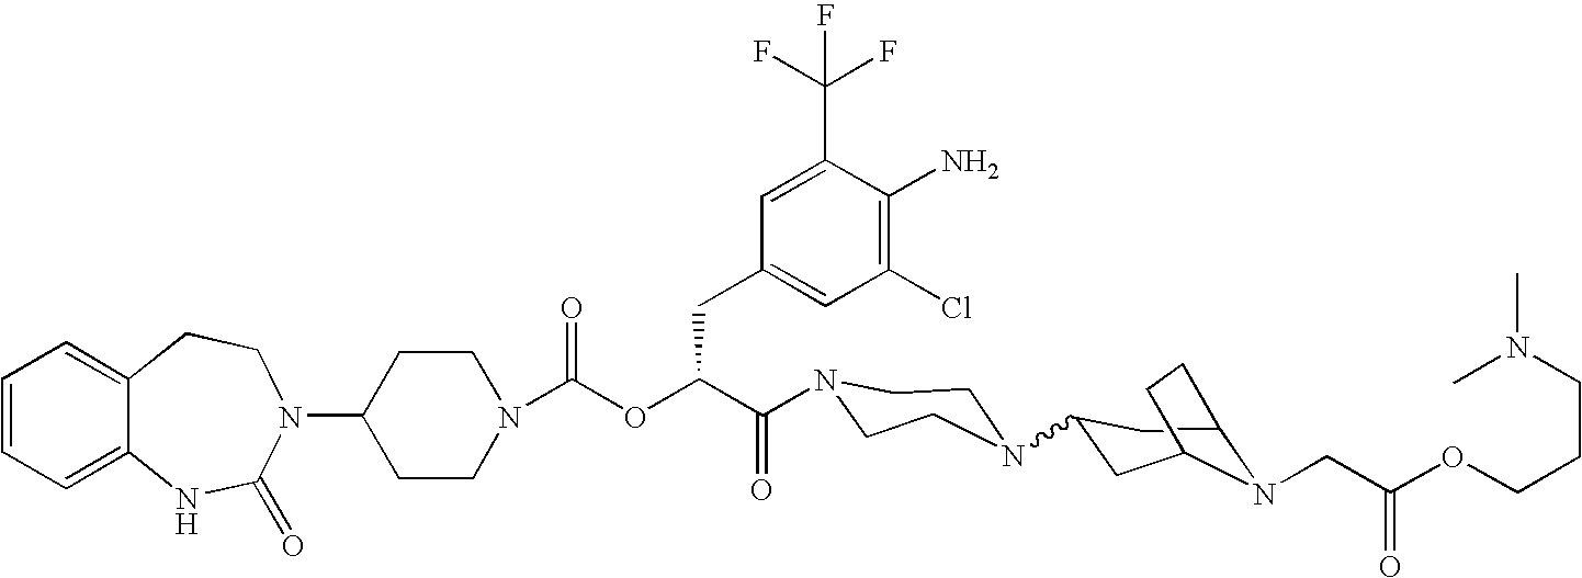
C12=CC=CC=C1NC(=O)N(C1CCN(C(OC(C(=O)N3CCN(C4CC5N(CC(OCCCN(C)C)=O)C(C4)CC5)CC3)CC3=CC(Cl)=C(N)C(C(F)(F)F)=C3)=O)CC1)CC2
